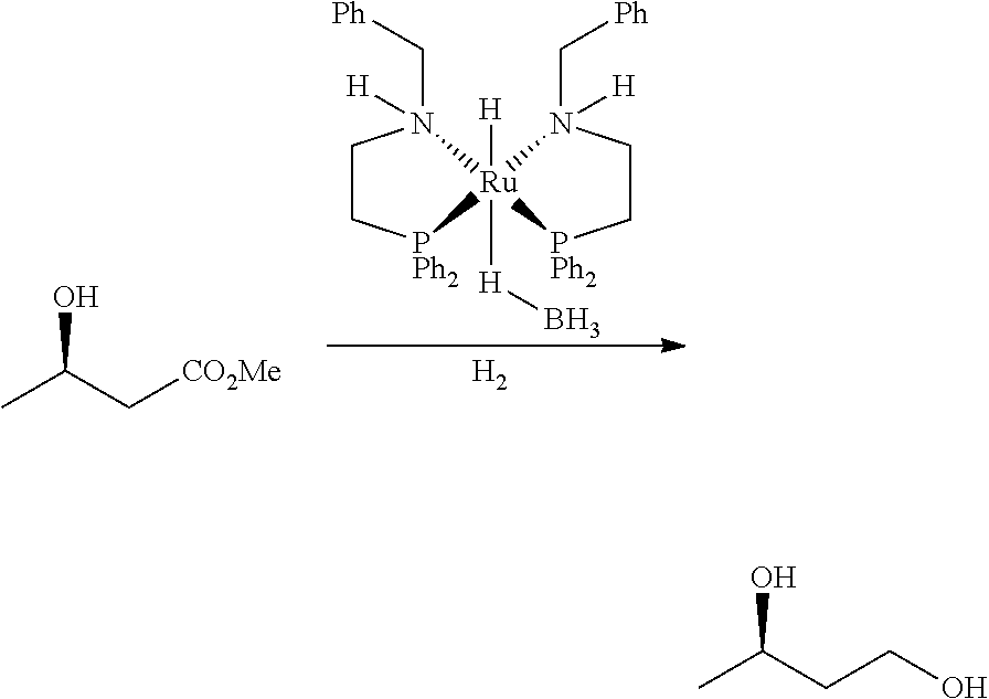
C1C[PPh2][Ru]2([H]B)([H])(N1(C[Ph])[H])N(C[Ph])([H])CC[PPh2]2.[H2].CC(C[CO2Me])O.CC(CCO)O
